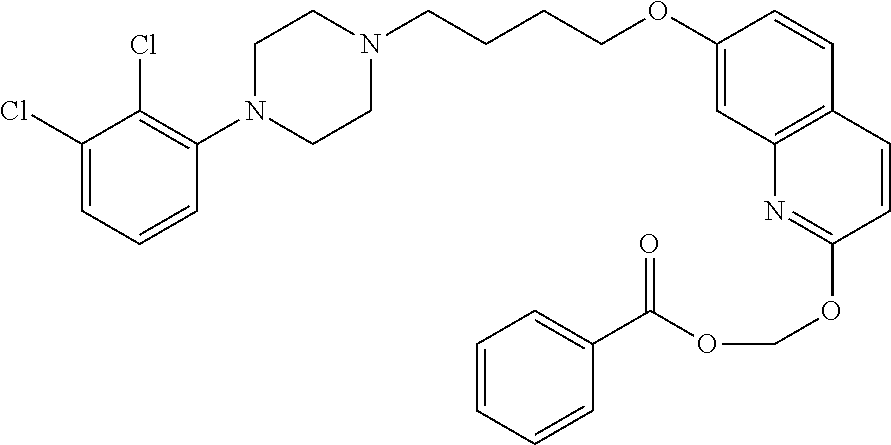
C1(Cl)=CC=CC(N2CCN(CCCCOC3=CC4=C(C=C3)C=CC(OCOC(C3=CC=CC=C3)=O)=N4)CC2)=C1Cl
